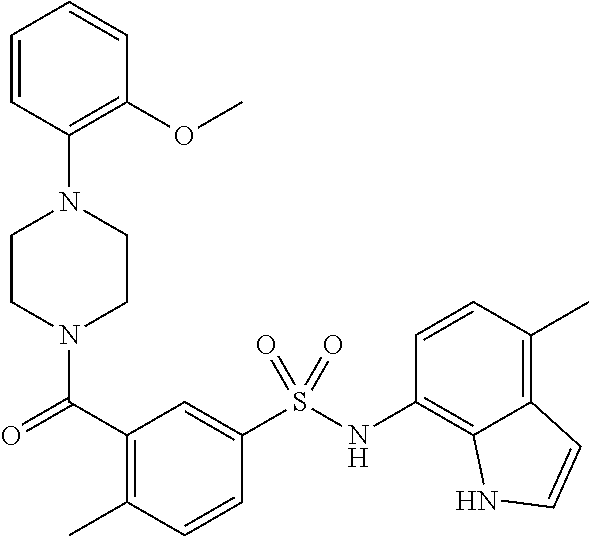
C1CN(C(=O)C2=C(C)C=CC(S(NC3=C4C(=C(C)C=C3)C=CN4)(=O)=O)=C2)CCN1C1=C(OC)C=CC=C1
